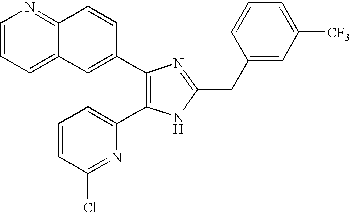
C12=CC=CN=C1C=CC(C1=C(C3=CC=CC(Cl)=N3)NC(CC3=CC([CF3])=CC=C3)=N1)=C2
